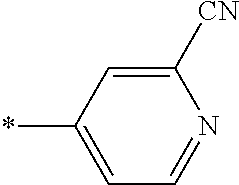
C1([CN])=CC(*)=CC=N1
